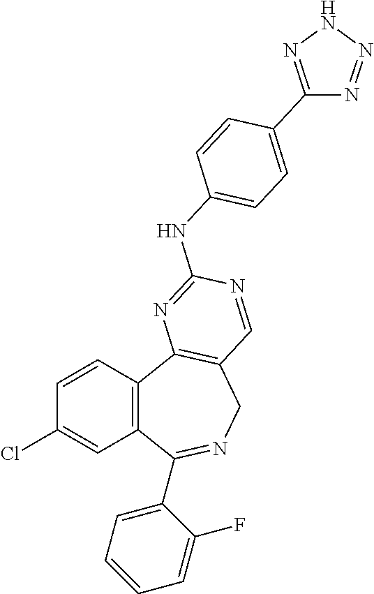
C1=CC2=C(C=C1Cl)C(C1=CC=CC=C1F)=NCC1=C2N=C(NC2=CC=C(C3=NNN=N3)C=C2)N=C1
